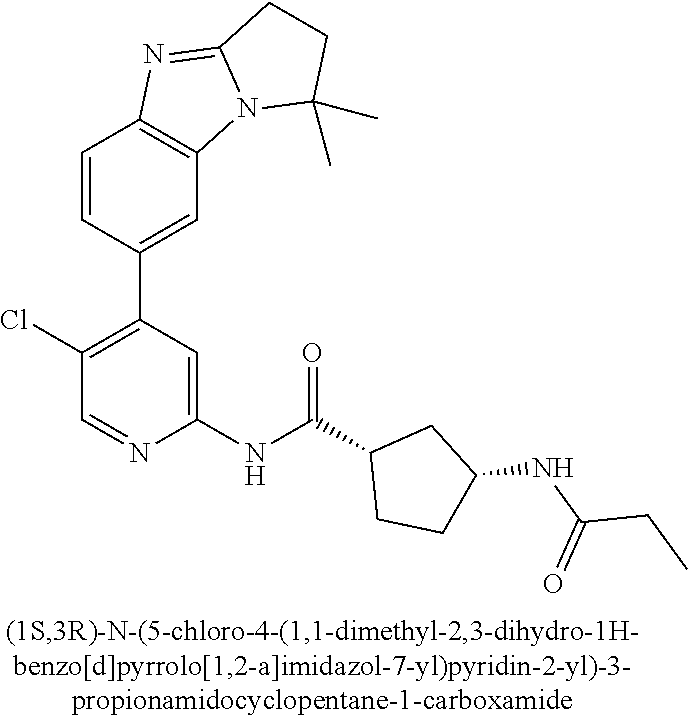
C1=CC(C2=C(Cl)C=NC(NC(C3CCC(NC(CC)=O)C3)=O)=C2)=CC2=C1N=C1N2C(C)(C)CC1
